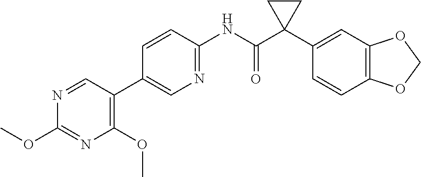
C1=CC(NC(C2(C3=CC4=C(C=C3)OCO4)CC2)=O)=NC=C1C1=C(OC)N=C(OC)N=C1
